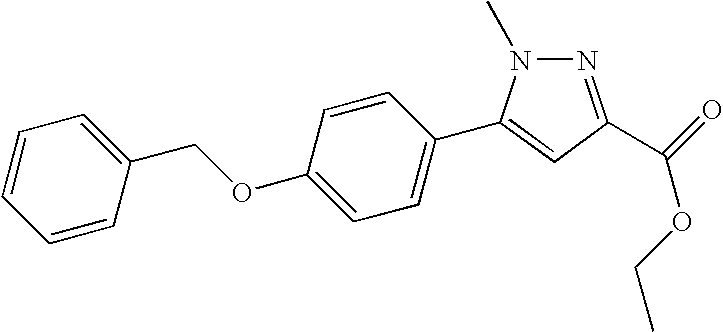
C1=CC=CC(COC2=CC=C(C3=CC(C(=O)OCC)=NN3C)C=C2)=C1
